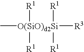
C[O(SiO)d2Si]([R3])([R1])([R1])([R1])[R1]
